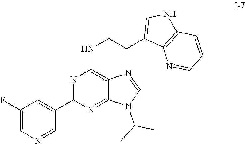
C1=C(C2=NC(NCCC3=CNC4=C3N=CC=C4)=C3N=CN(C(C)C)C3=N2)C=NC=C1F
